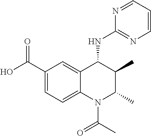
C1=C(C(O)=O)C=C2C(=C1)N(C(C)=O)C(C)C(C)C2NC1=NC=CC=N1
